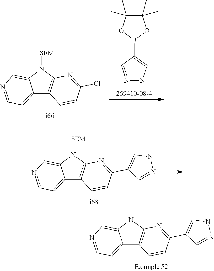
C12=CC=NC=C1N([SEM])C1=C2C=CC(Cl)=N1.N1=CC(B2OC(C)(C)C(C)(C)O2)=CN1.C12=CC=NC=C1N([SEM])C1=C2C=CC(C2=CNN=C2)=N1.C12=CC=NC=C1NC1=C2C=CC(C2=CNN=C2)=N1
